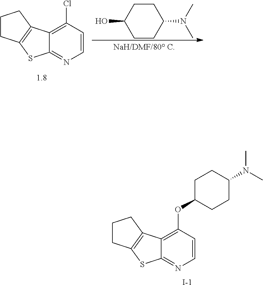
C1=CC(OC2CCC(N(C)C)CC2)=C2C(=N1)SC1=C2CCC1.[I-].C1=CC(Cl)=C2C(=N1)SC1=C2CCC1.C1CC(N(C)C)CCC1O
